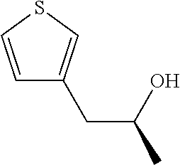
C1=CSC=C1CC(C)O
